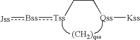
C([Tss]:[Bss]:[Jss])C[Qss][Kss]
